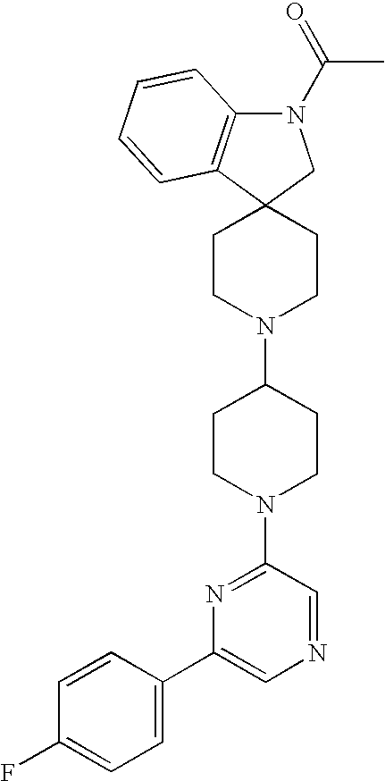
C1CN(C2CCN(C3=NC(C4=CC=C(F)C=C4)=CN=C3)CC2)CCC12CN(C(C)=O)C1=C2C=CC=C1
